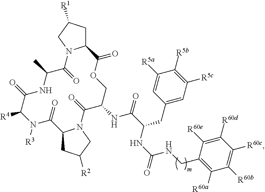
C12CC([R1])CN1C(=O)C(C)NC(=O)C([R4])N([R3])C(=O)C1CC([R2])CN1C(=O)C(NC(C(NC(=O)NCC1=C([R60a])C([R60b])=C([R60c])C([R60d])=C1[R60e])CC1=CC([R5c])=C([R5b])C([R5a])=C1)=O)COC2=O
